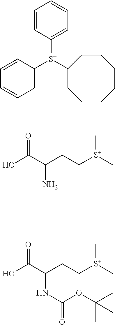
C1=CC([S+](C2=CC=CC=C2)C2CCCCCCC2)=CC=C1.OC(C(CC[S+](C)C)N)=O.OC(C(CC[S+](C)C)NC(=O)OC(C)(C)C)=O
